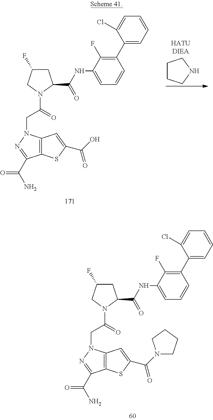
C12=C(SC(C(=O)N3CCCC3)=C1)C(C(N)=O)=NN2CC(=O)N1C(C(=O)NC2=CC=CC(C3=CC=CC=C3Cl)=C2F)CC(F)C1.C12=C(SC(C(=O)O)=C1)C(C(N)=O)=NN2CC(=O)N1C(C(=O)NC2=CC=CC(C3=CC=CC=C3Cl)=C2F)CC(F)C1.C1CCNC1
